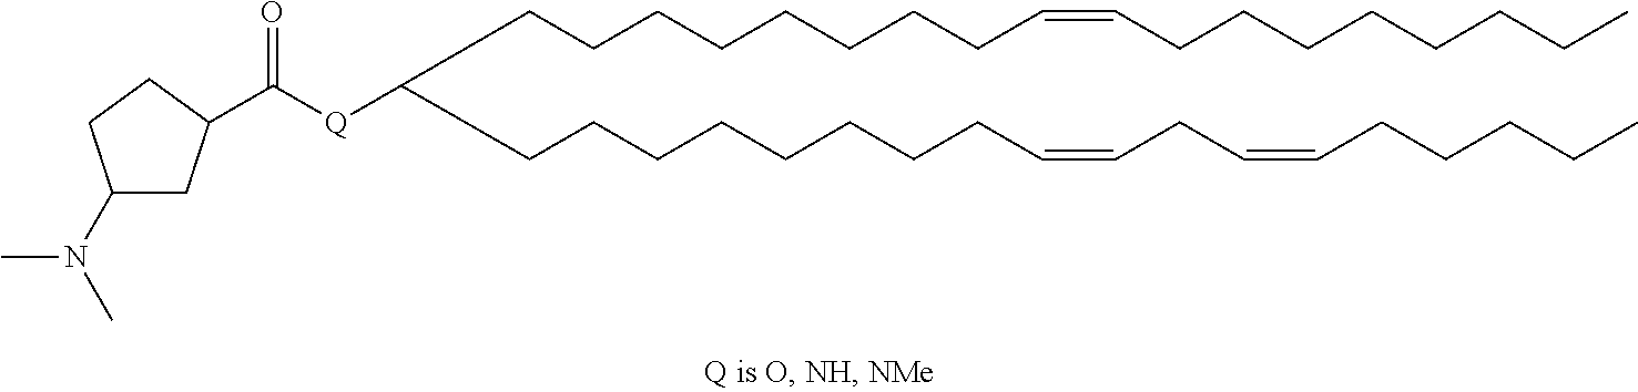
C(CCCCCCCC=CCCCCCCCC)C(CCCCCCCCC=CCC=CCCCCC)[Q]C(=O)C1CC(N(C)C)CC1
